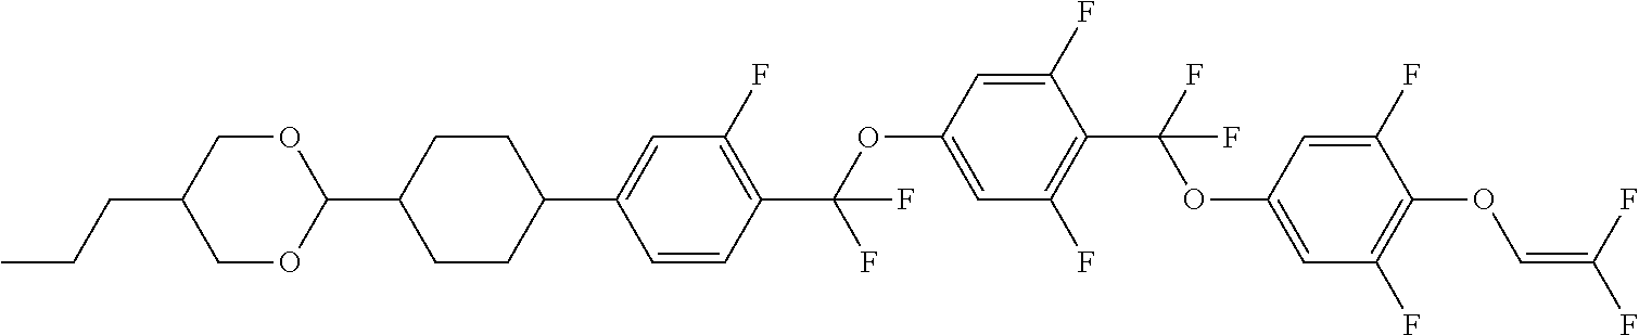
C1OC(C2CCC(C3=CC(F)=C(C(F)(OC4=CC(F)=C(C(OC5=CC(F)=C(OC=C(F)F)C(F)=C5)(F)F)C(F)=C4)F)C=C3)CC2)OCC1CCC
